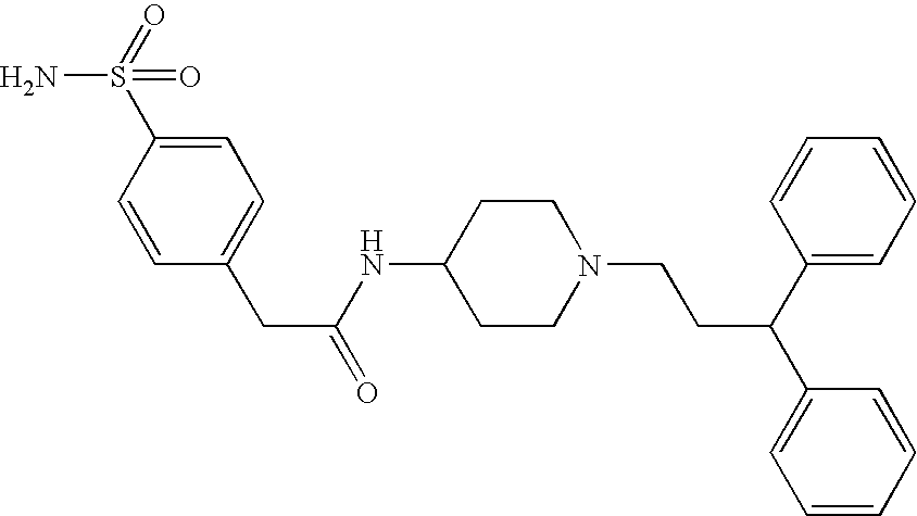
C1=CC(CC(=O)NC2CCN(CCC(C3=CC=CC=C3)C3=CC=CC=C3)CC2)=CC=C1S(=O)(N)=O
